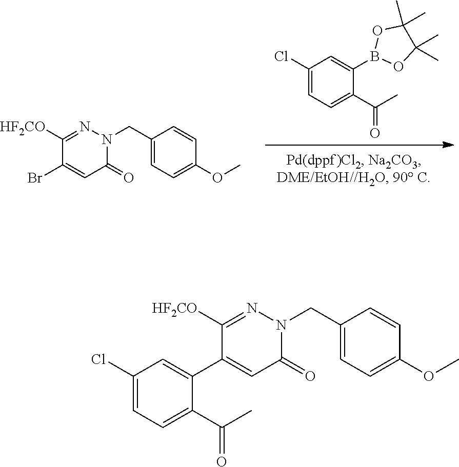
C1=C(CN2N=C([HF2CO])C(Br)=CC2=O)C=CC(OC)=C1.C1(Cl)=CC=C(C(C)=O)C(B2OC(C)(C)C(C)(C)O2)=C1.C1=C(CN2N=C([HF2CO])C(C3=CC(Cl)=CC=C3C(=O)C)=CC2=O)C=CC(OC)=C1
